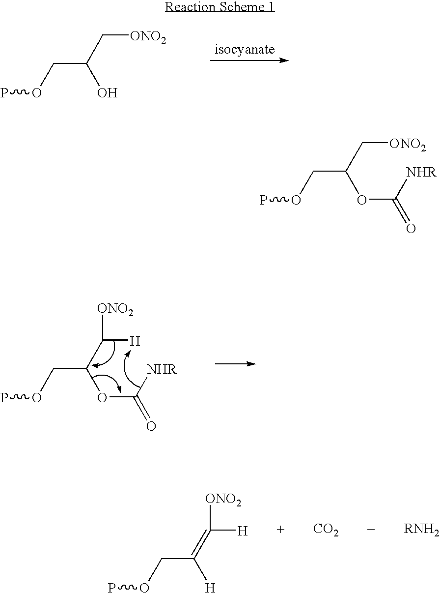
POCC(C[ONO2])O.POCC(C([H])[ONO2])OC([NHR])=O.POCC(=C([ONO2])[H])[H].[CO2].[RNH2].POCC(C[ONO2])OC([NHR])=O
